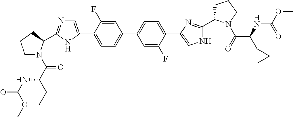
C1=C(F)C(C2=CN=C(C3N(C(C(NC(OC)=O)C(C)C)=O)CCC3)N2)=CC=C1C1=CC=C(C2=CNC(C3CCCN3C(=O)C(NC(OC)=O)C3CC3)=N2)C(F)=C1
